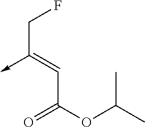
C(C(OC(C)C)=O)=C(->C)CF
